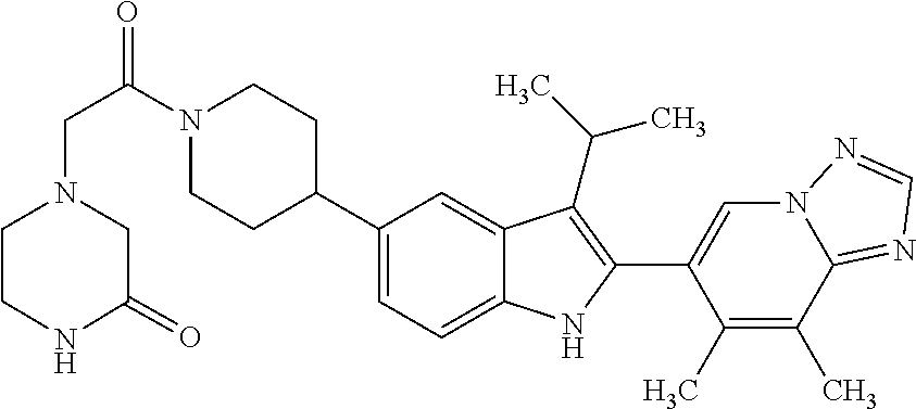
N1(C(CN2CCNC(=O)C2)=O)CCC(C2=CC=C3C(=C2)C(C(C)C)=C(C2=CN4C(=NC=N4)C(C)=C2C)N3)CC1
